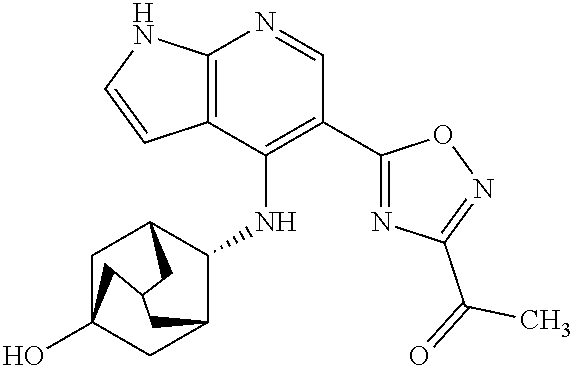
C12=C(C(NC3C4CC5(O)CC3CC(C5)C4)=C(C3=NC(C(=O)C)=NO3)C=N1)C=CN2
